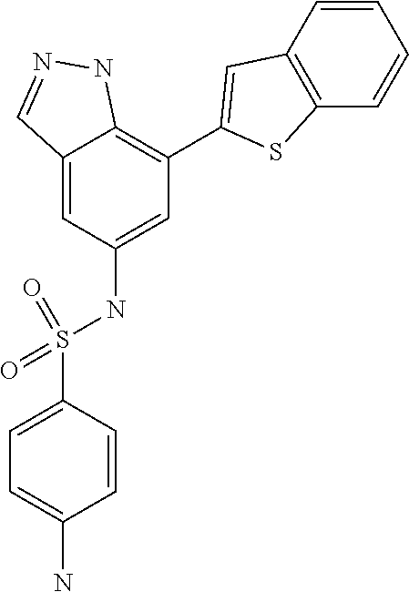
C12=CC(NS(C3=CC=C(N)C=C3)(=O)=O)=CC(C3=CC4=C(S3)C=CC=C4)=C1NN=C2
